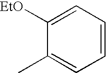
C1(C)=CC=CC=C1[EtO]
